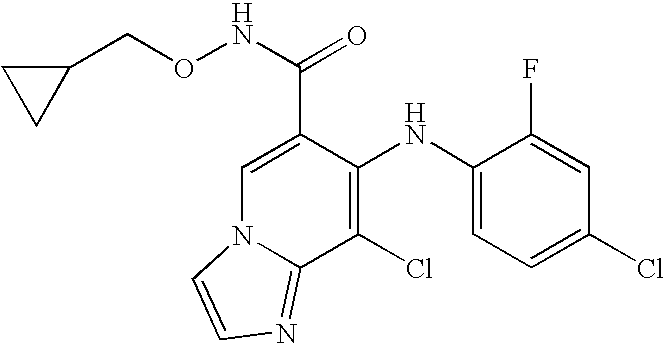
C1(NC2=C(Cl)C3=NC=CN3C=C2C(NOCC2CC2)=O)=CC=C(Cl)C=C1F
